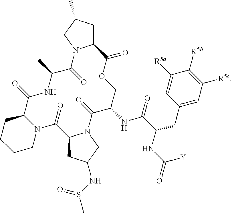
C12CC(C)CN1C(=O)C(C)NC(=O)C1N(C(=O)C3CC(NS(C)=O)CN3C(=O)C(NC(=O)C(CC3=CC([R5c])=C([R5b])C([R5a])=C3)NC([Y])=O)COC2=O)CCCC1
